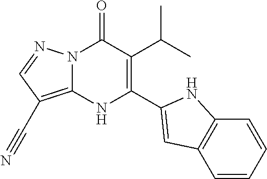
N12C(=C(C#N)C=N1)NC(C1=CC3=C(C=CC=C3)N1)=C(C(C)C)C2=O
